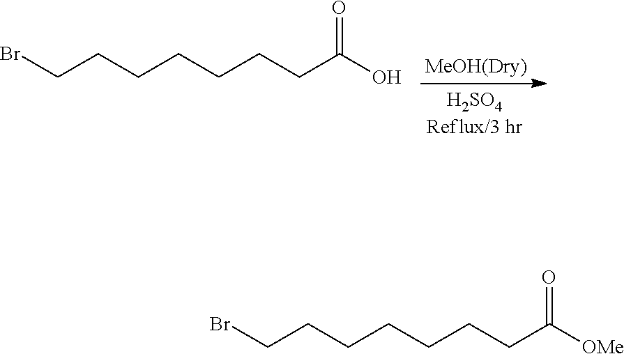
BrCCCCCCCC(O)=O.BrCCCCCCCC([OMe])=O
